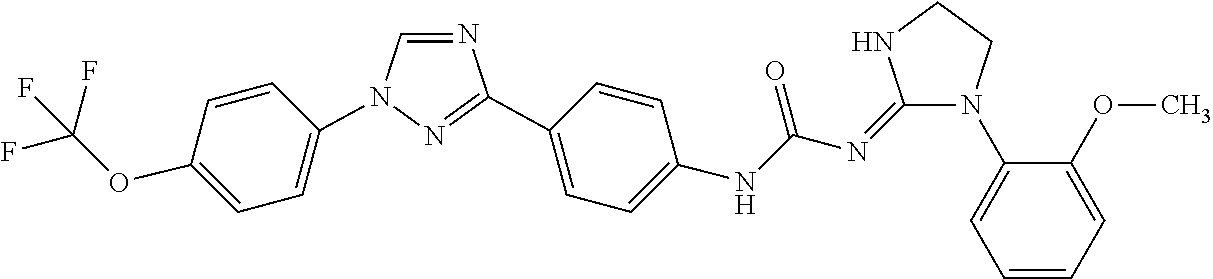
C1=NC(C2=CC=C(NC(N=C3NCCN3C3=CC=CC=C3OC)=O)C=C2)=NN1C1=CC=C(OC(F)(F)F)C=C1
